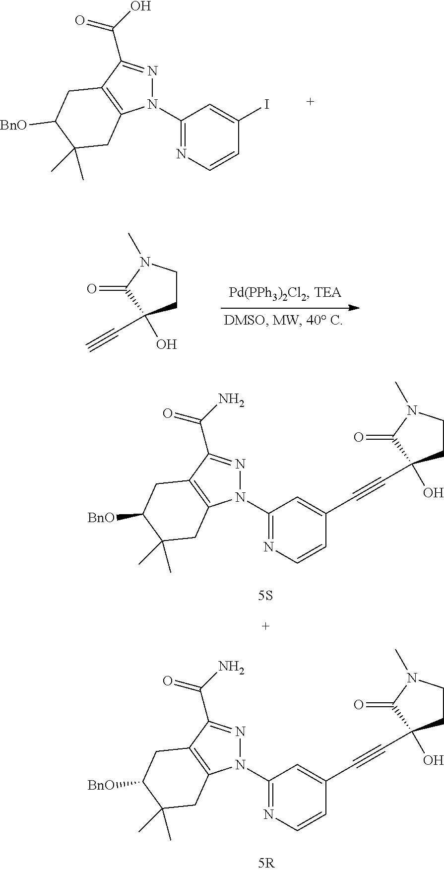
C1(N2N=C(C(=O)N)C3=C2CC(C)(C)C([BnO])C3)=NC=CC(C#CC2(O)CCN(C)C2=O)=C1.C1(N2N=C(C(=O)O)C3=C2CC(C)(C)C([BnO])C3)=NC=CC(I)=C1.C1CN(C)C(=O)C1(O)C#C.C1(N2N=C(C(=O)N)C3=C2CC(C)(C)C([BnO])C3)=NC=CC(C#CC2(O)CCN(C)C2=O)=C1
